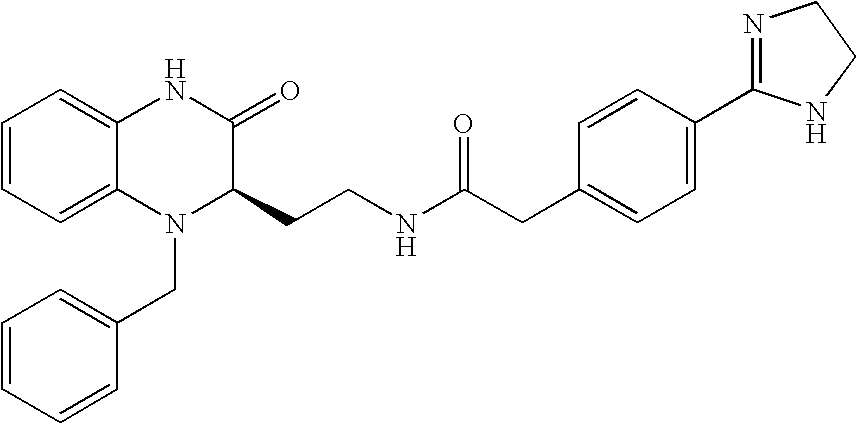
C1=C2C(=CC=C1)NC(=O)C(CCNC(CC1=CC=C(C3=NCCN3)C=C1)=O)N2CC1=CC=CC=C1
